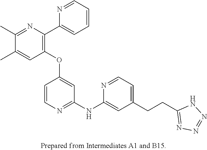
C1=CC=NC(C2=C(OC3=CC(NC4=CC(CCC5=NN=NN5)=CC=N4)=NC=C3)C=C(C)C(C)=N2)=C1
